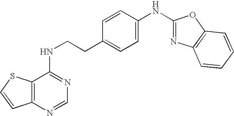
C1(NCCC2=CC=C(NC3=NC4=C(O3)C=CC=C4)C=C2)=NC=NC2=C1SC=C2
